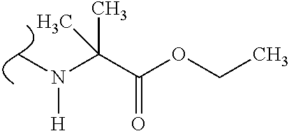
CN(C(C(OCC)=O)(C)C)[H]
